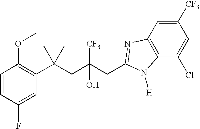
C1(F)=CC(C(CC(CC2=NC3=C(C(Cl)=CC([CF3])=C3)N2[H])([CF3])O)(C)C)=C(OC)C=C1
